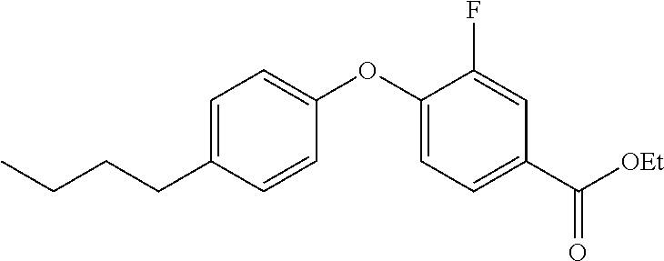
C1=C(CCCC)C=CC(OC2=CC=C(C([OEt])=O)C=C2F)=C1
